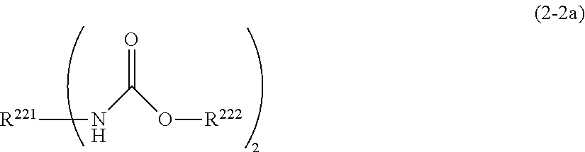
[R221]NC(O[R222])=O
